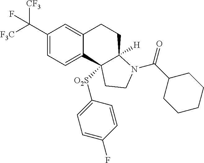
C(C1=CC=C2C(=C1)CCC1([H])C2([O2S]C2=CC=C(F)C=C2)CCN1C(=O)C1CCCCC1)([F3C])([CF3])F
